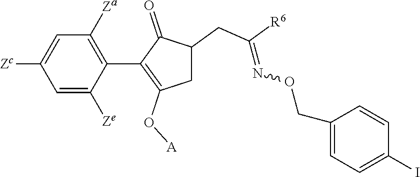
C1=C([Ze])C(C2=C(O[A])CC(CC([R6])=NOCC3=CC=C(I)C=C3)C2=O)=C([Za])C=C1[Zc]
